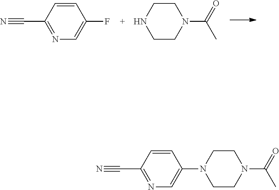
C1(C#N)=NC=C(F)C=C1.N1CCN(C(=O)C)CC1.C1(C#N)=NC=C(N2CCN(C(=O)C)CC2)C=C1
